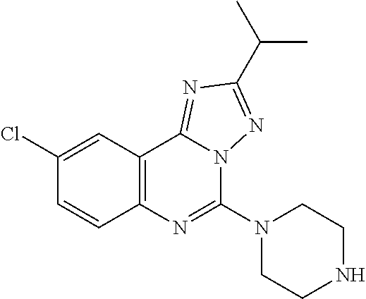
C1(Cl)=CC2=C(C=C1)N=C(N1CCNCC1)N1C2=NC(C(C)C)=N1
